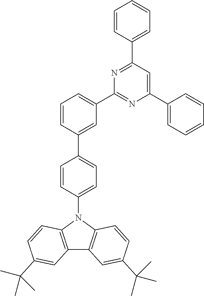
C1=CC(C2=CC=C(N3C4=C(C5=C3C=CC(C(C)(C)C)=C5)C=C(C(C)(C)C)C=C4)C=C2)=CC(C2=NC(C3=CC=CC=C3)=CC(C3=CC=CC=C3)=N2)=C1
